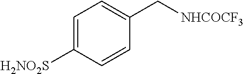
C1=C([H2NO2S])C=CC(C[NHCOCF3])=C1
